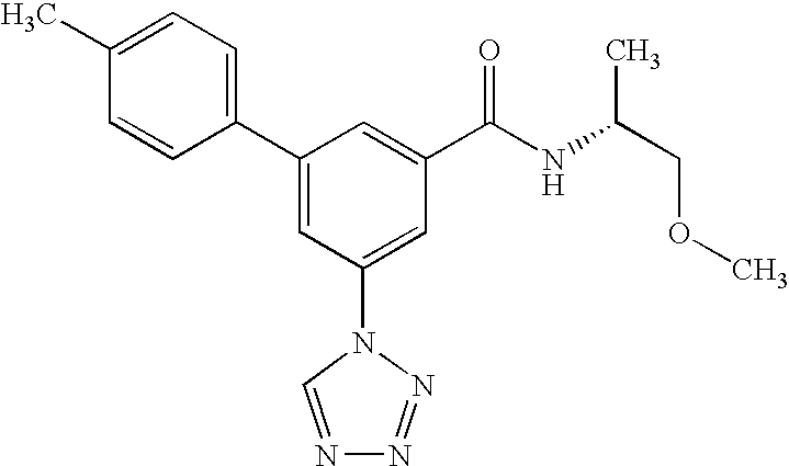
C1(C2=CC(N3C=NN=N3)=CC(C(NC(COC)C)=O)=C2)=CC=C(C)C=C1
